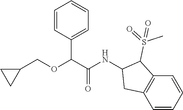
C(C1=CC=CC=C1)(C(NC1C(S(=O)(C)=O)C2=C(C=CC=C2)C1)=O)OCC1CC1
